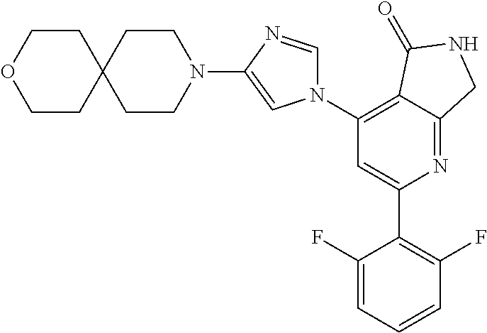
C1(C2=C(F)C=CC=C2F)=CC(N2C=NC(N3CCC4(CC3)CCOCC4)=C2)=C2C(=N1)CNC2=O
